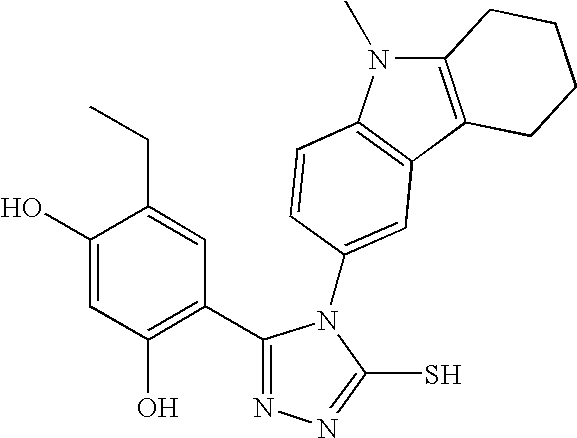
C1(C2=C(O)C=C(O)C(CC)=C2)=NN=C(S)N1C1=CC2=C(N(C)C3=C2CCCC3)C=C1
